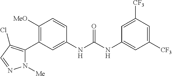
C1([OMe])=C(C2=C(Cl)C=NN2[Me])C=C(NC(=O)NC2=CC([CF3])=CC([CF3])=C2)C=C1
